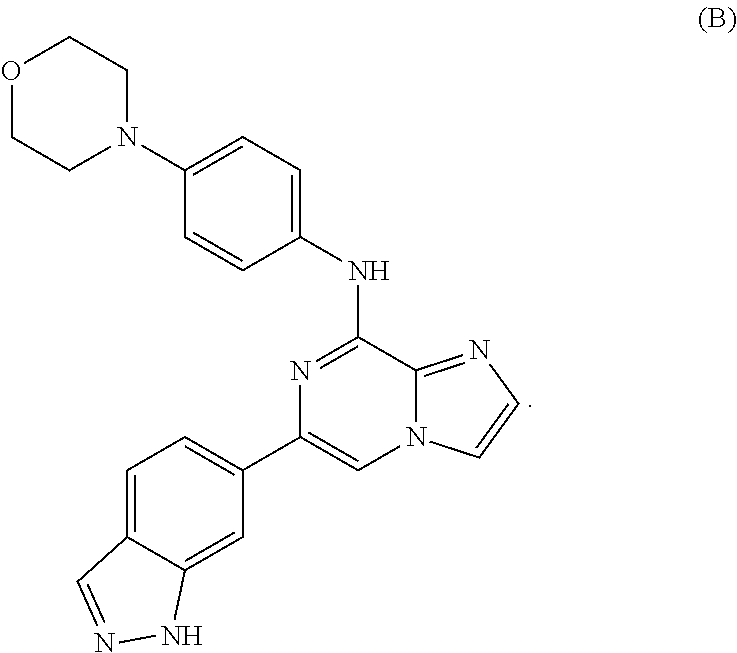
O1CCN(C2=CC=C(NC3=NC(C4=CC=C5C(=C4)NN=C5)=CN4C3=NC=C4)C=C2)CC1
